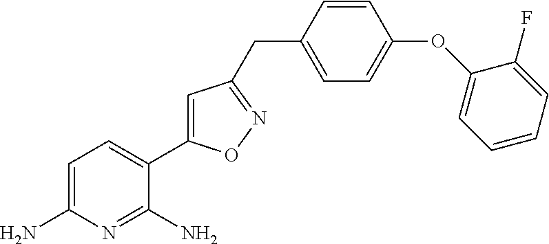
C1=C(N)N=C(N)C(C2=CC(CC3=CC=C(OC4=CC=CC=C4F)C=C3)=NO2)=C1
